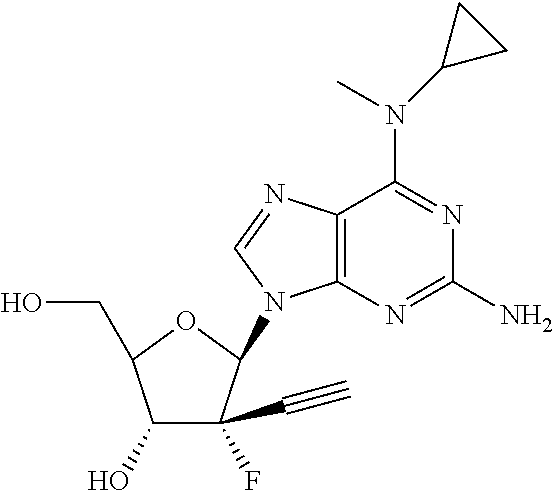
C12=C(N=C(N)N=C1N(C1CC1)C)N(C1C(C#C)(F)C(O)C(CO)O1)C=N2
